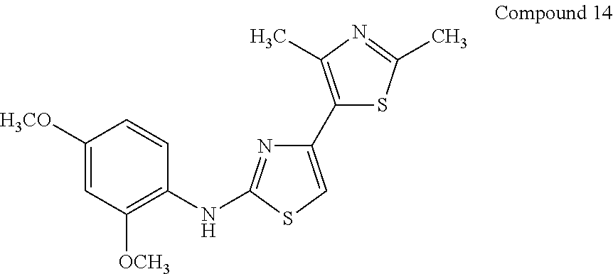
C1(C2=CSC(NC3=C([OCH3])C=C([H3CO])C=C3)=N2)=C(C)N=C(C)S1
